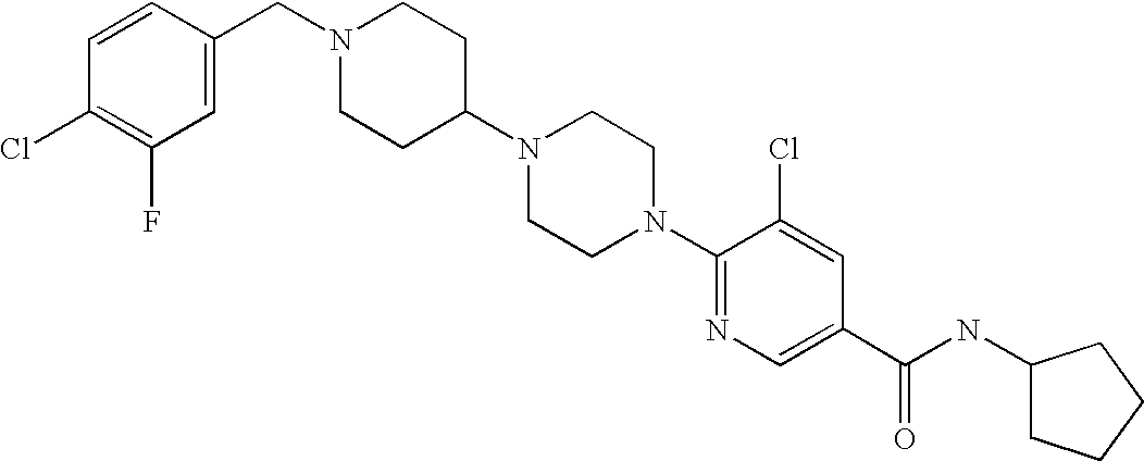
C1(Cl)=C(F)C=C(CN2CCC(N3CCN(C4=NC=C(C(NC5CCCC5)=O)C=C4Cl)CC3)CC2)C=C1
